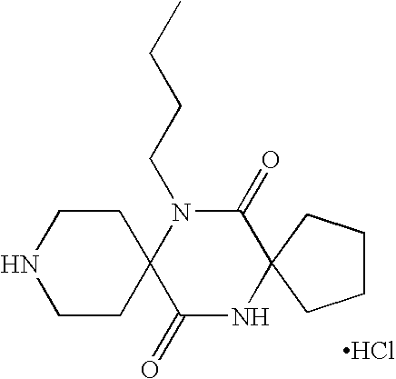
N1CCC2(CC1)C(=O)NC1(C(=O)N2CCCC)CCCC1.Cl
